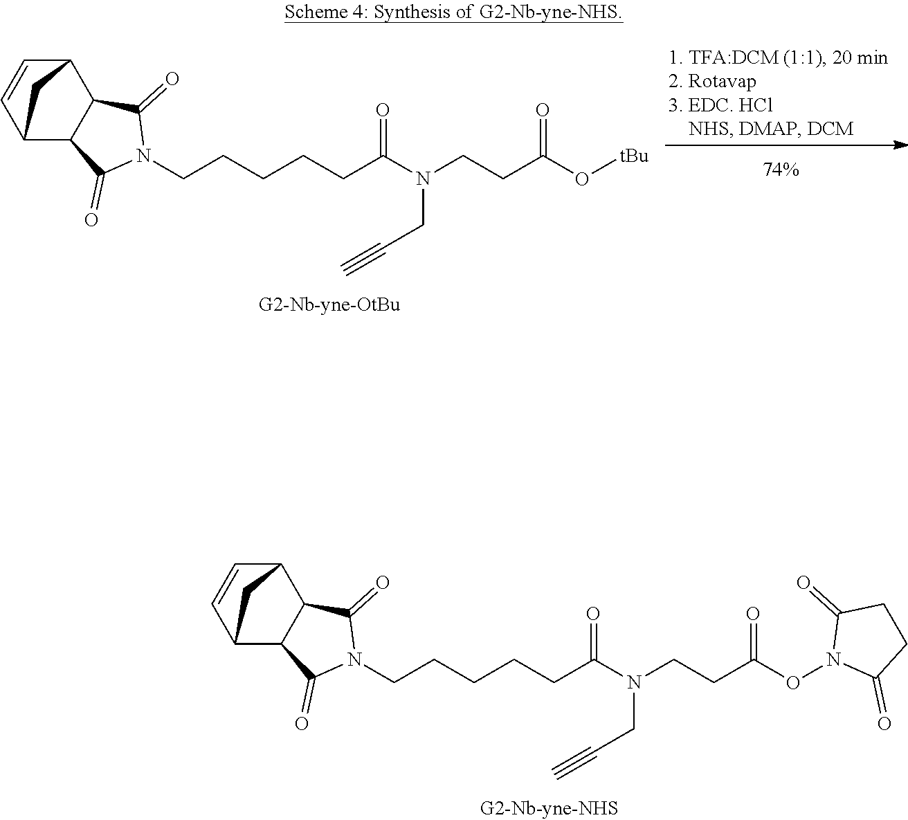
C1=CC2C3C(C1C2)C(=O)N(CCCCCC(N(CCC(O[tBu])=O)CC#C)=O)C3=O.C1=CC2C3C(C1C2)C(=O)N(CCCCCC(N(CCC(ON1C(=O)CCC1=O)=O)CC#C)=O)C3=O
